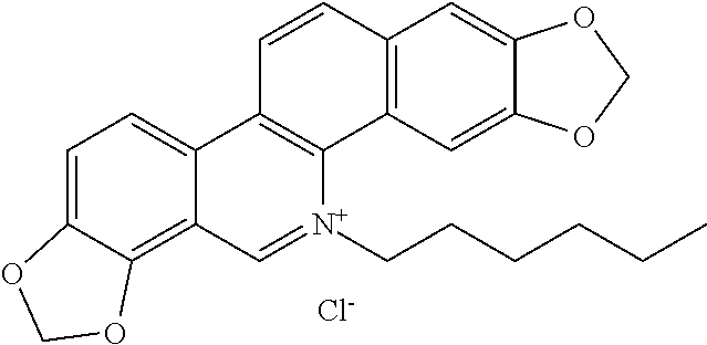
C1=C2C(=C3C(=C1)C1=C([N+](CCCCCC)=C3)C3=C(C=C1)C=C1C(=C3)OCO1)OCO2.[Cl-]
